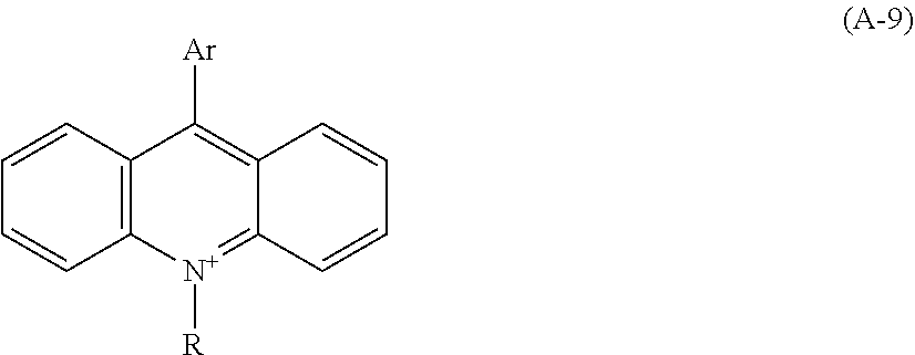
C12=C(C=CC=C1)C([Ar])=C1C(=[N+]2[R])C=CC=C1
